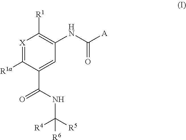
[X]1=C([R1a])C(C(NC([R5])([R4])[R6])=O)=CC(NC([A])=O)=C1[R1]
